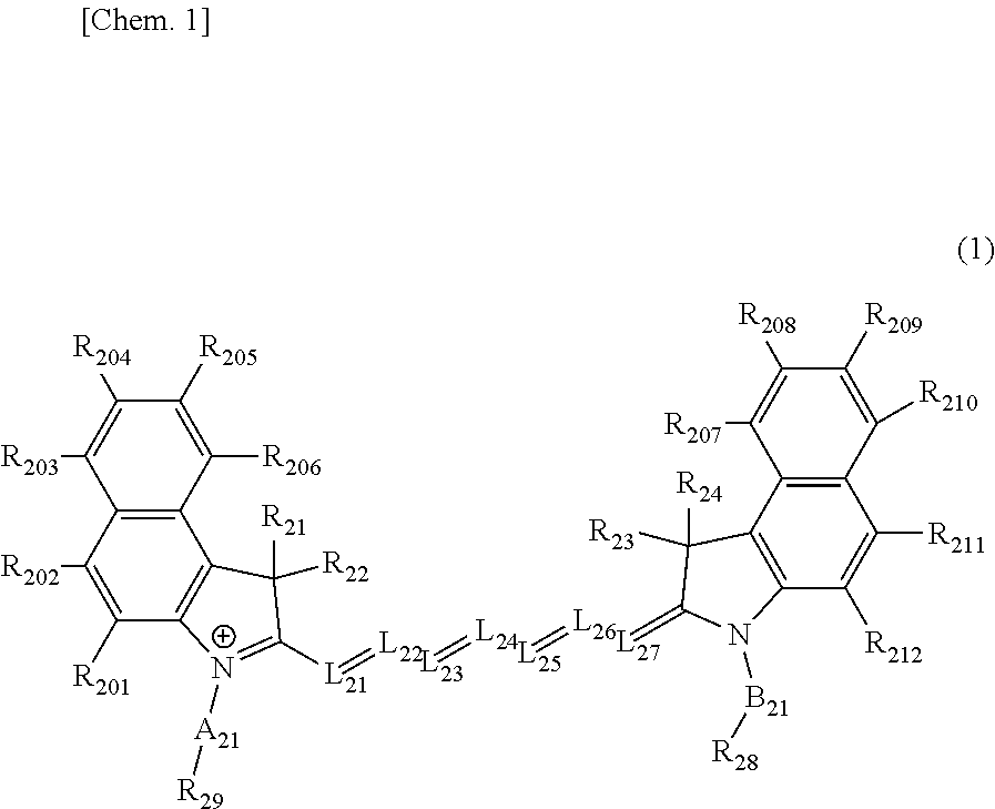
C12=C(C([R203])=C([R204])C([R205])=C1[R206])C([R202])=C([R201])C1=C2C([R21])([R22])C([L21]=[L22])=[N+]1[A21][R29].[L23]=[L24].[L25]=[L26].[L27]=C1C([R23])([R24])C2=C(C([R212])=C([R211])C3=C2C([R207])=C([R208])C([R209])=C3[R210])N1[B21][R28]
